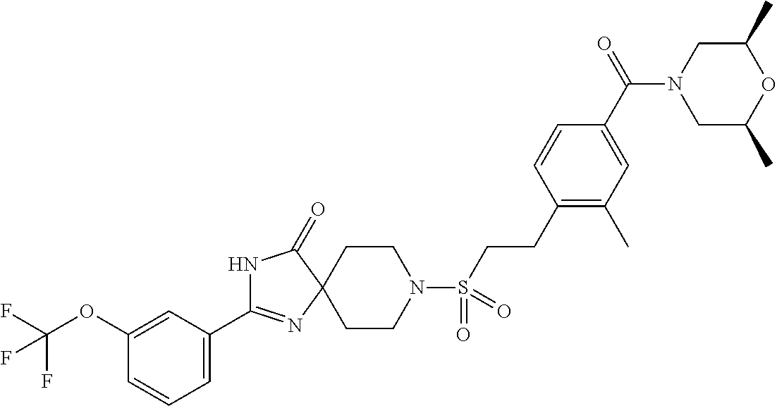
C1CN(S(CCC2=C(C)C=C(C(=O)N3CC(C)OC(C)C3)C=C2)(=O)=O)CCC12N=C(C1=CC=CC(OC(F)(F)F)=C1)NC2=O
